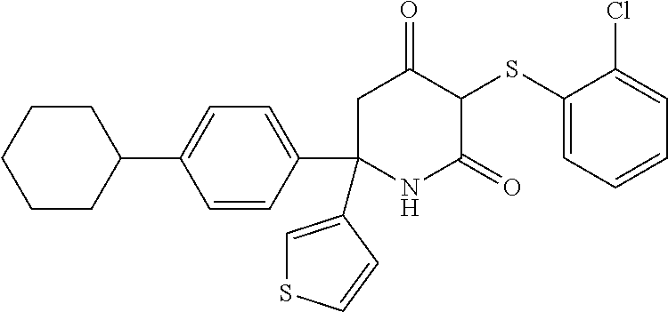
C1C(C2=CSC=C2)(C2=CC=C(C3CCCCC3)C=C2)NC(=O)C(SC2=CC=CC=C2Cl)C1=O
